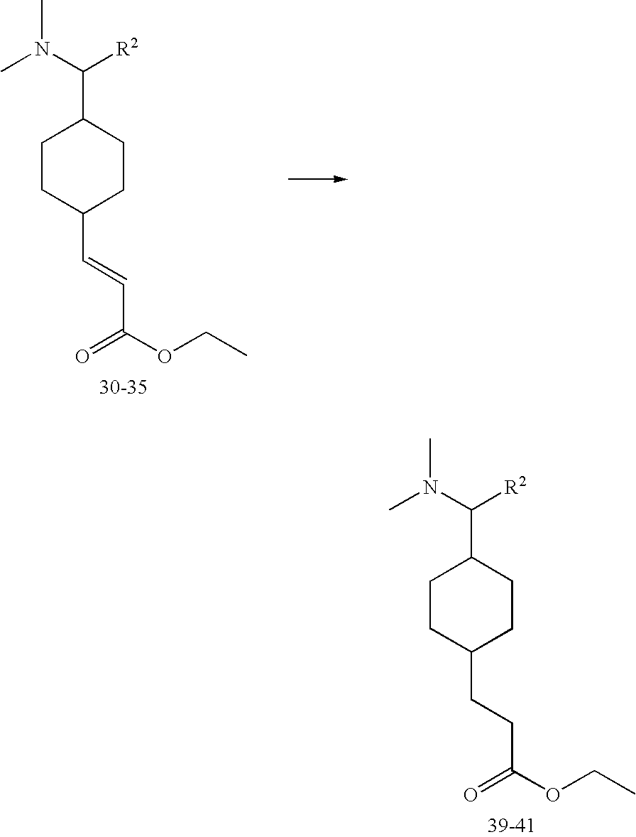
C1CC(C=CC(OCC)=O)CCC1C(N(C)C)[R2].C1CC(CCC(OCC)=O)CCC1C(N(C)C)[R2]
